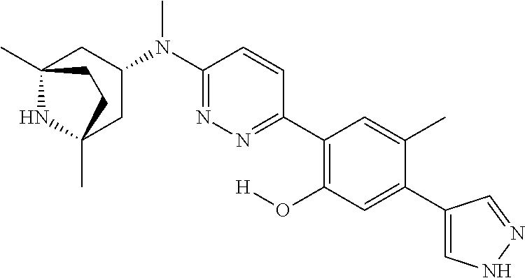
C12(C)NC(C)(CC(N(C3=NN=C(C4=C(O[H])C=C(C5=CNN=C5)C(C)=C4)C=C3)C)C1)CC2
